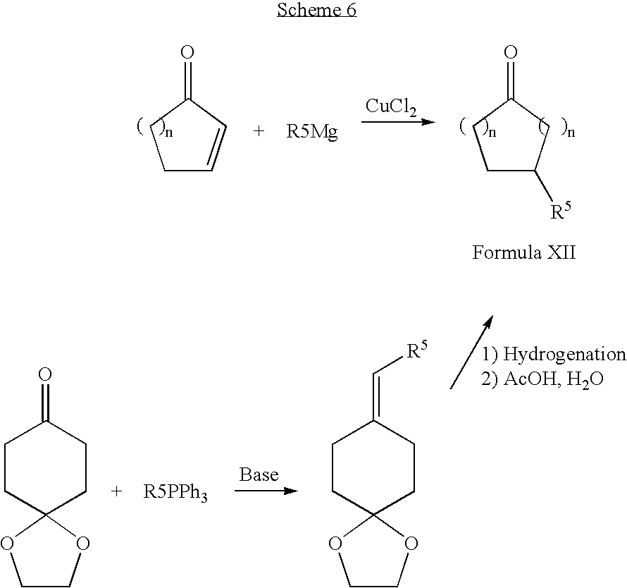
C1C=CC(=O)C1.[CuCl2].C1C([R5])CC(=O)C1.C1CC2(CCC1=O)OCCO2.[Base].C1CC2(CCC1=C[R5])OCCO2
